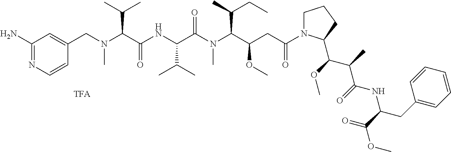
C1(N)=NC=CC(CN(C(C(NC(C(N(C(C(CC(N2CCCC2C(OC)C(C)C(=O)NC(CC2=CC=CC=C2)C(=O)OC)=O)OC)C(C)CC)C)=O)C(C)C)=O)C(C)C)C)=C1
